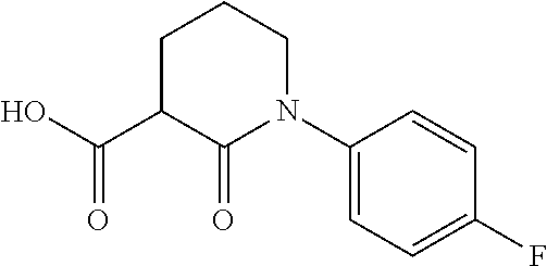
C1(C(=O)O)C(=O)N(C2=CC=C(F)C=C2)CCC1
